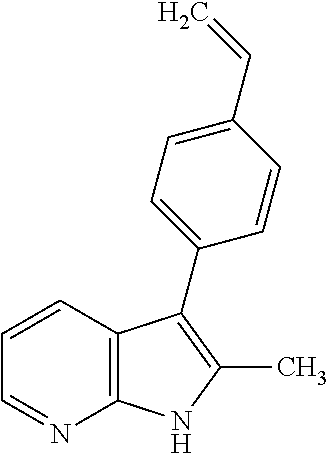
C12=C(C=CC=N1)C(C1=CC=C(C=C)C=C1)=C(C)N2
